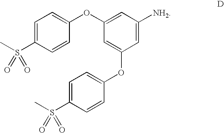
C1=C(S(C)(=O)=O)C=CC(OC2=CC([NH2])=CC(OC3=CC=C(S(C)(=O)=O)C=C3)=C2)=C1
